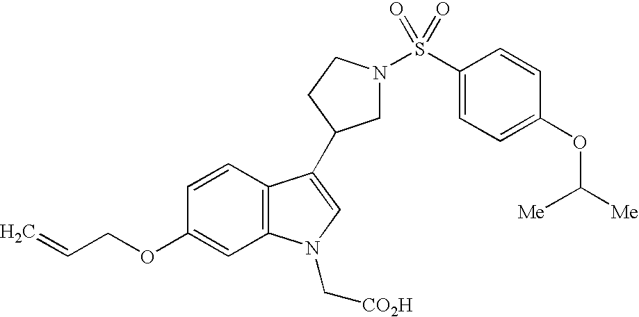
C1N(S(C2=CC=C(OC([Me])[Me])C=C2)(=O)=O)CCC1C1=CN(C[CO2H])C2=C1C=CC(OCC=C)=C2
